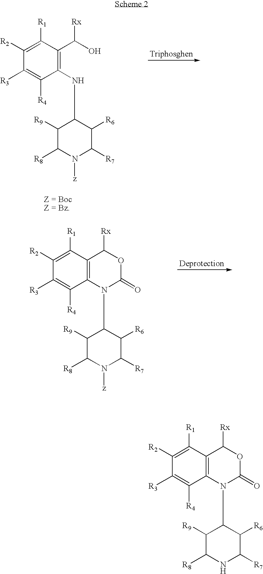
C1([R2])=C([R1])C2=C(C([R4])=C1[R3])N(C1C([R9])C([R8])N([z])C([R7])C1[R6])C(=O)OC2[Rx].C1([R2])=C([R1])C(C(O)[Rx])=C(NC2C([R9])C([R8])N([z])C([R7])C2[R6])C([R4])=C1[R3].C1([R2])=C([R1])C2=C(C([R4])=C1[R3])N(C1C([R9])C([R8])NC([R7])C1[R6])C(=O)OC2[Rx]
